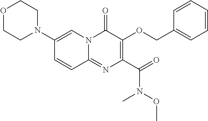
O1CCN(C2=CN3C(=NC(C(N(OC)C)=O)=C(OCC4=CC=CC=C4)C3=O)C=C2)CC1
